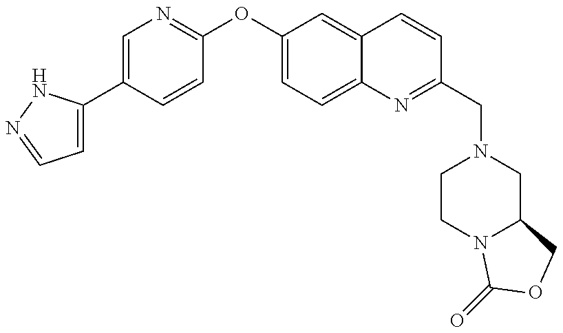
C1=C(C2=CN=C(OC3=CC=C4C(=C3)C=CC(CN3CCN5C(C3)COC5=O)=N4)C=C2)NN=C1
